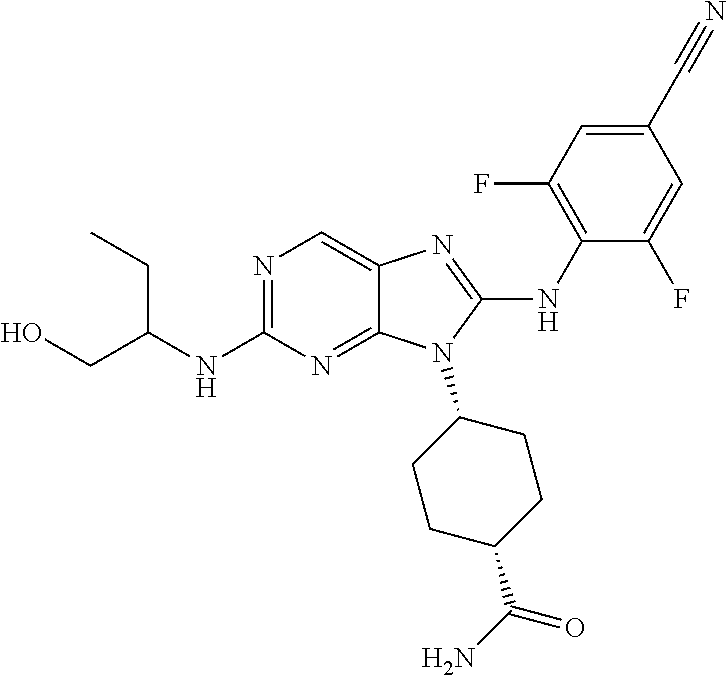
N1=C(NC(CO)CC)N=C2C(=C1)N=C(NC1=C(F)C=C(C#N)C=C1F)N2C1CCC(C(N)=O)CC1
